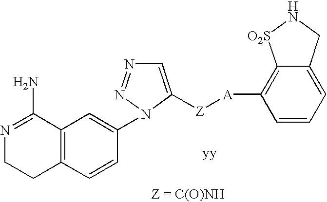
C1=C([Z][A]C2=C3C(=CC=C2)CN[O2S]3)N(C2=CC3=C(C=C2)CCN=C3N)N=N1
